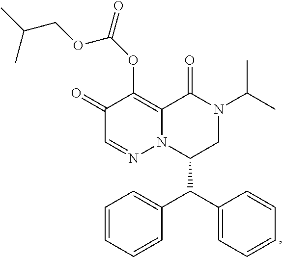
C1(=O)C=NN2C(=C1OC(OCC(C)C)=O)C(=O)N(C(C)C)CC2C(C1=CC=CC=C1)C1=CC=CC=C1
